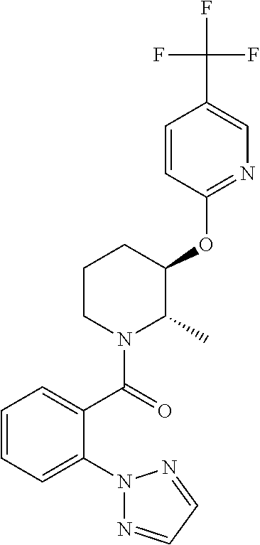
C1=CC=C(N2N=CC=N2)C(C(=O)N2C(C)C(OC3=NC=C(C(F)(F)F)C=C3)CCC2)=C1
